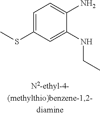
C1=C(SC)C=C(NCC)C(N)=C1
